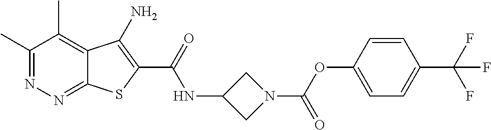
C1(C)=NN=C2C(=C1C)C(N)=C(C(=O)NC1CN(C(OC3=CC=C(C(F)(F)F)C=C3)=O)C1)S2
